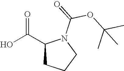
O=C(C1CCCN1C(=O)OC(C)(C)C)O
